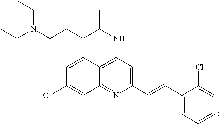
C1=CC2=C(NC(CCCN(CC)CC)C)C=C(C=CC3=CC=CC=C3Cl)N=C2C=C1Cl
